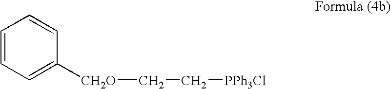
C1=CC=C([CH2O]CC[PPh3Cl])C=C1
